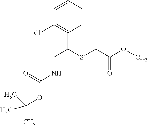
C1=CC=CC(Cl)=C1C(SCC(OC)=O)CNC(OC(C)(C)C)=O
